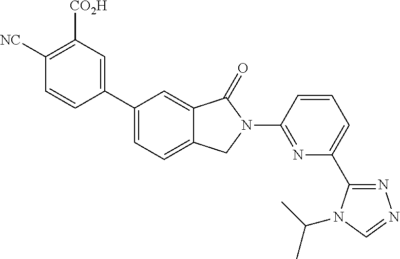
C1(C2=CC=C3C(=C2)C(=O)N(C2=NC(C4=NN=CN4C(C)C)=CC=C2)C3)=CC([CO2H])=C([NC])C=C1
